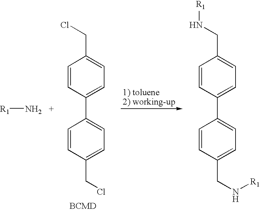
C1=CC(C2=CC=C(CCl)C=C2)=CC=C1CCl.[R1]N.C1=CC(C2=CC=C(CN[R1])C=C2)=CC=C1CN[R1]
